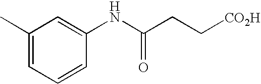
C1(C)=CC=CC(NC(CC[CO2H])=O)=C1
